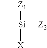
[Z1][Si](C)([Z2])[X]
